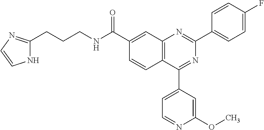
C1(C(NCCCC2=NC=CN2)=O)=CC2=C(C=C1)C(C1=CC=NC(OC)=C1)=NC(C1=CC=C(F)C=C1)=N2
